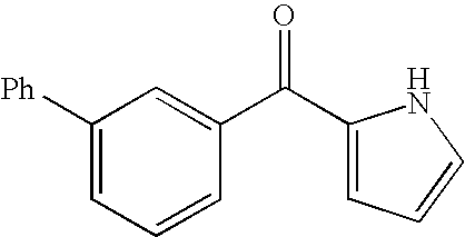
C1([Ph])=CC=CC(C(C2=CC=CN2)=O)=C1
